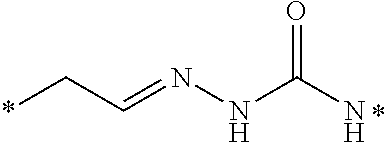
*CC=NNC(=O)N
